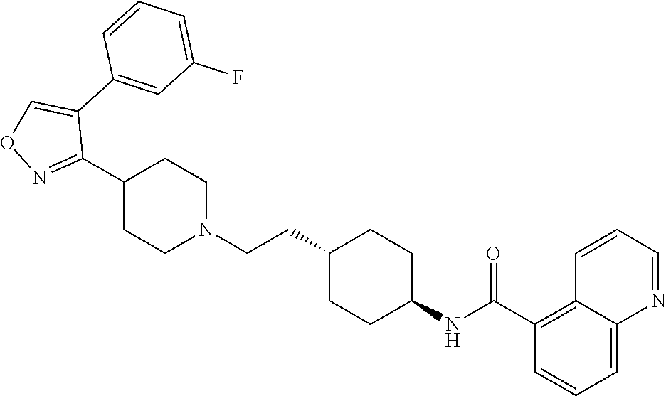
C1(C2=NOC=C2C2=CC(F)=CC=C2)CCN(CCC2CCC(NC(C3=C4C(=CC=C3)N=CC=C4)=O)CC2)CC1
